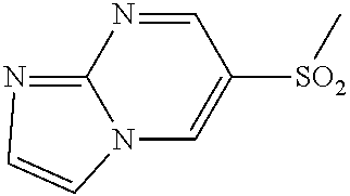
C12=NC=CN1C=C([SO2]C)C=N2
